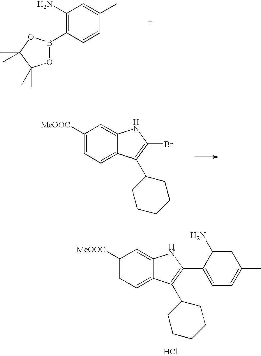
C1(N)=C(B2OC(C)(C)C(C)(C)O2)C=CC(C)=C1.C1([MeOOC])=CC=C2C(=C1)NC(Br)=C2C1CCCCC1.C1([MeOOC])=CC=C2C(=C1)NC(C1=CC=C(C)C=C1N)=C2C1CCCCC1.Cl
